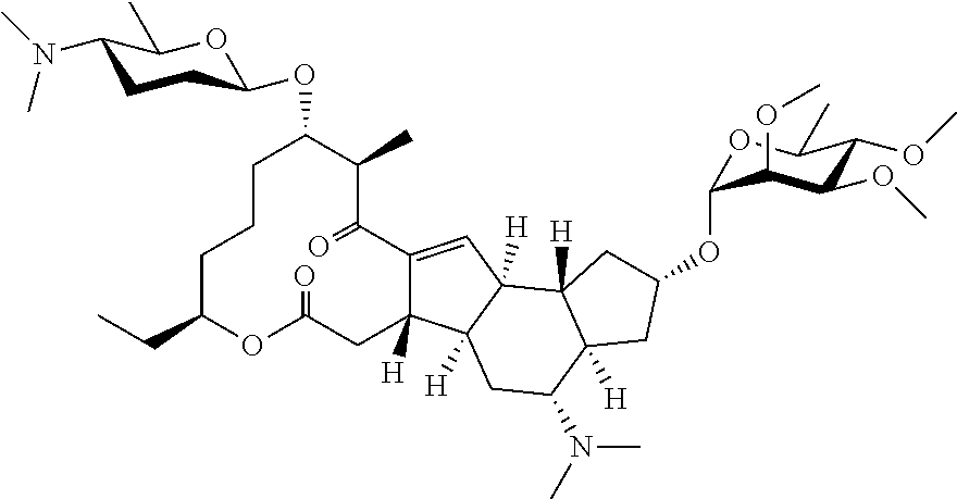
C1CCC(CC)OC(=O)CC2([H])C(=CC3([H])C2([H])CC(N(C)C)C2([H])C3([H])CC(OC3OC(C)C(OC)C(OC)C3OC)C2)C(=O)C(C)C1OC1CCC(N(C)C)C(C)O1
